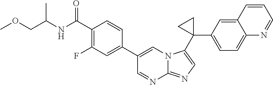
C1(C2(C3=CN=C4N=CC(C5=CC(F)=C(C(=O)NC(C)COC)C=C5)=CN43)CC2)=CC=C2C(=C1)C=CC=N2
